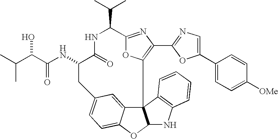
N(C1C(=O)NC(C(C)C)C2=NC(C3=NC=C(C4=CC=C([OMe])C=C4)O3)=C(O2)C23C4=CC(=CC=C4OC2NC2=C3C=CC=C2)C1)C(=O)C(O)C(C)C
